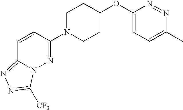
C1(OC2CCN(C3=NN4C(=NN=C4[CF3])C=C3)CC2)=CC=C(C)N=N1
